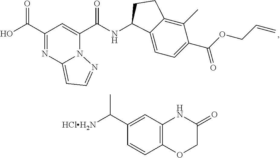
N1=C(C(=O)O)C=C(C(=O)NC2C3=CC=C(C(OCC=C)=O)C(C)=C3CC2)N2C1=CC=N2.[HClH2N]C(C1=CC2=C(C=C1)OCC(=O)N2)C
